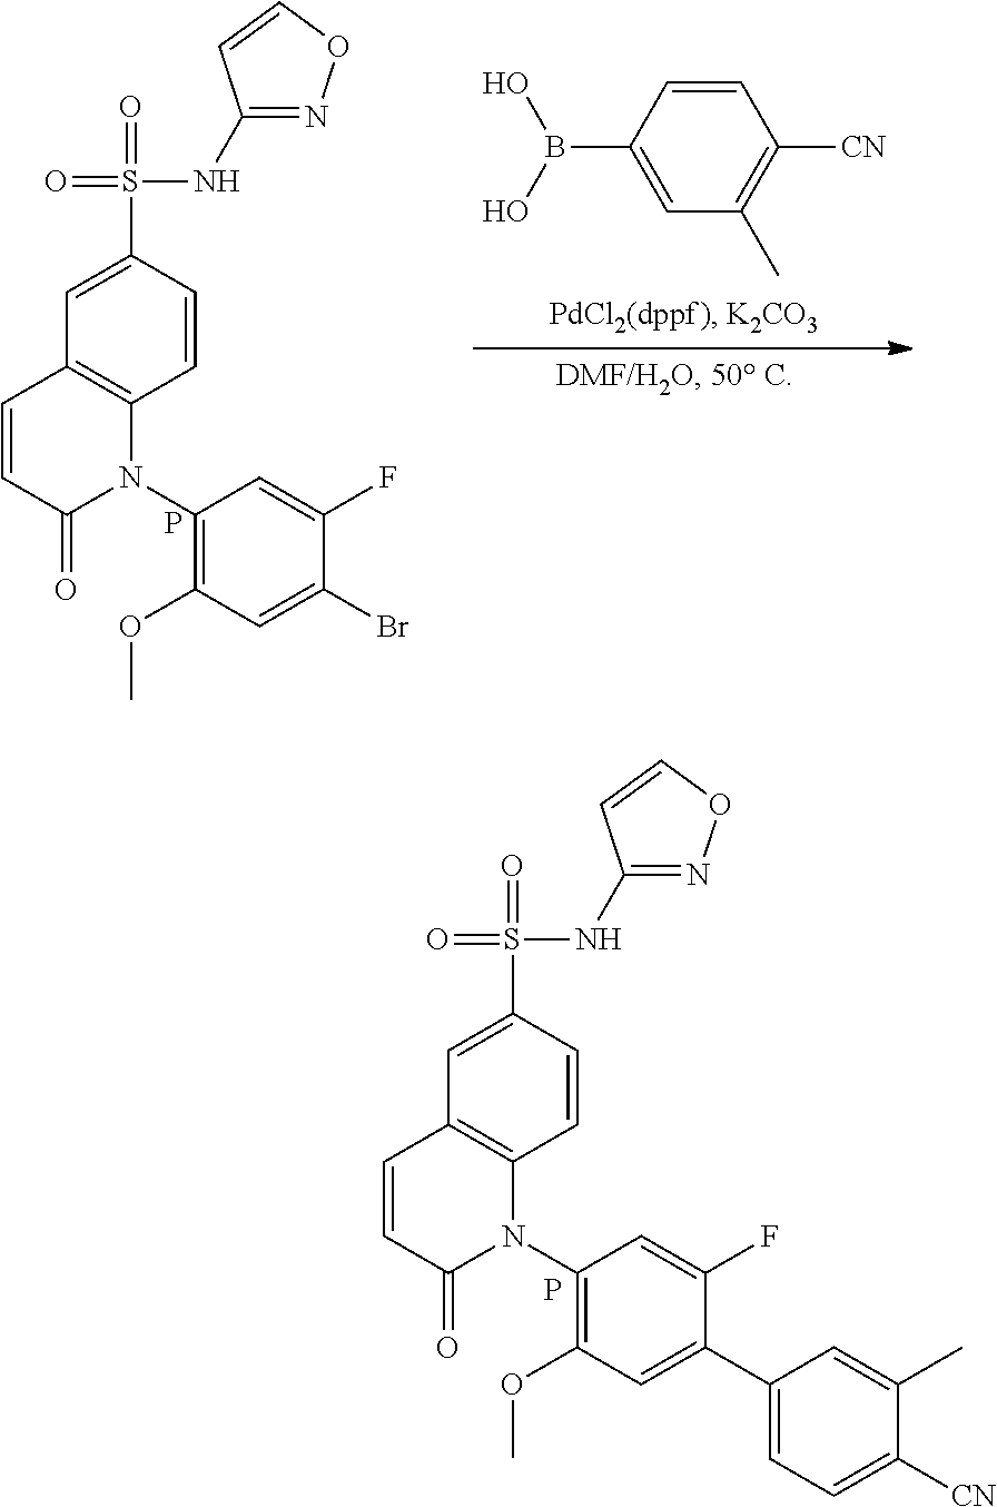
C1=CC(B(O)O)=CC(C)=C1[CN].C1(N2C3=C(C=CC2=O)C=C(S(=O)(NC2=NOC=C2)=O)C=C3)=C(OC)C=C(Br)C(F)=C1.P.C1(N2C3=C(C=CC2=O)C=C(S(=O)(NC2=NOC=C2)=O)C=C3)=C(OC)C=C(C2=CC=C([CN])C(C)=C2)C(F)=C1.P
